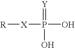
[R][X]P(=[Y])(O)O
